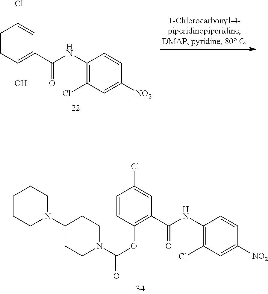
C1=CC(Cl)=CC(C(NC2=C(Cl)C=C([NO2])C=C2)=O)=C1O.C1=CC(Cl)=CC(C(NC2=C(Cl)C=C([NO2])C=C2)=O)=C1OC(=O)N1CCC(N2CCCCC2)CC1
